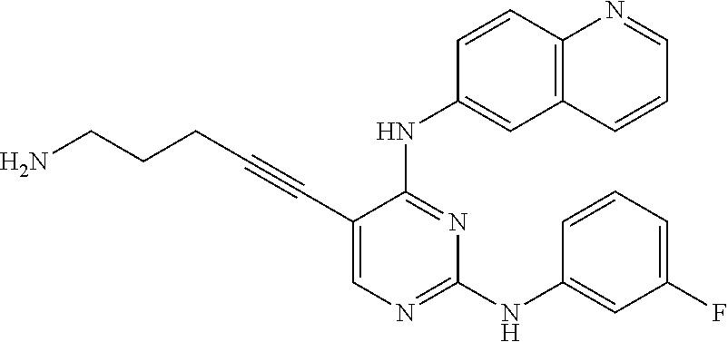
NCCCC#CC1=CN=C(NC2=CC(F)=CC=C2)N=C1NC1=CC2=C(C=C1)N=CC=C2
